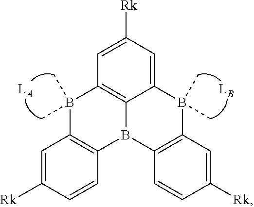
C1([Rk])=CC2=C(C=C1)B1C3=C(C=C([Rk])C=C3B(C)(C)C3=C1C=CC([Rk])=C3)B2(C)C
